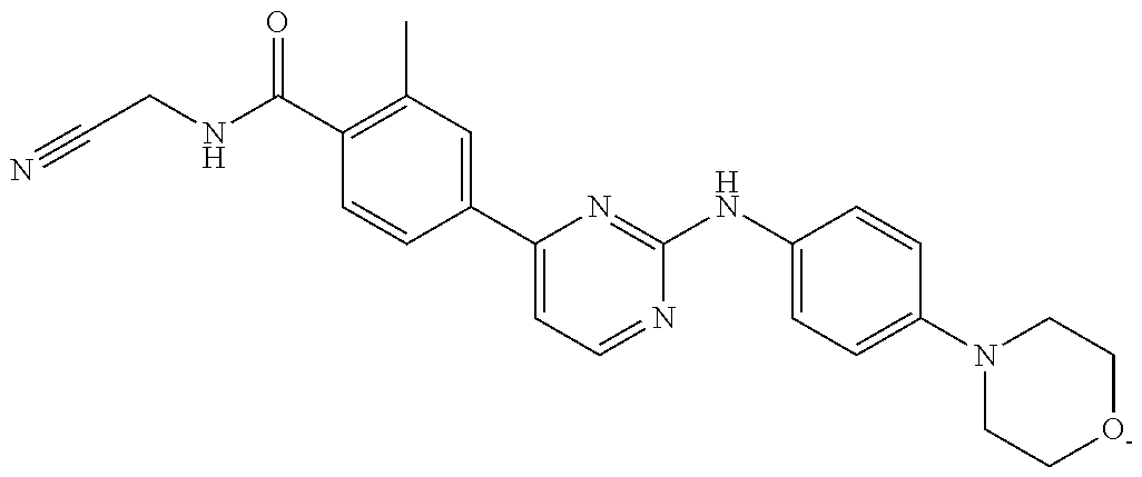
C1(C(NCC#N)=O)=C(C)C=C(C2=CC=NC(NC3=CC=C(N4CC[O-]CC4)C=C3)=N2)C=C1
